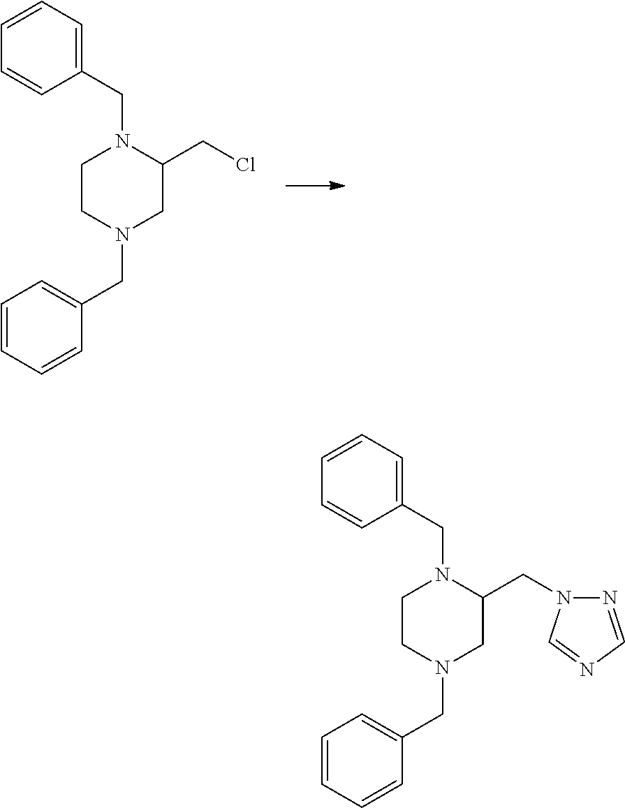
C1CN(CC2=CC=CC=C2)CC(CCl)N1CC1=CC=CC=C1.C1CN(CC2=CC=CC=C2)CC(CN2N=CN=C2)N1CC1=CC=CC=C1
